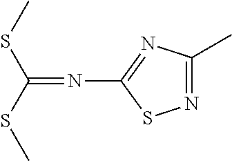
C1(C)=NSC(N=C(SC)SC)=N1
